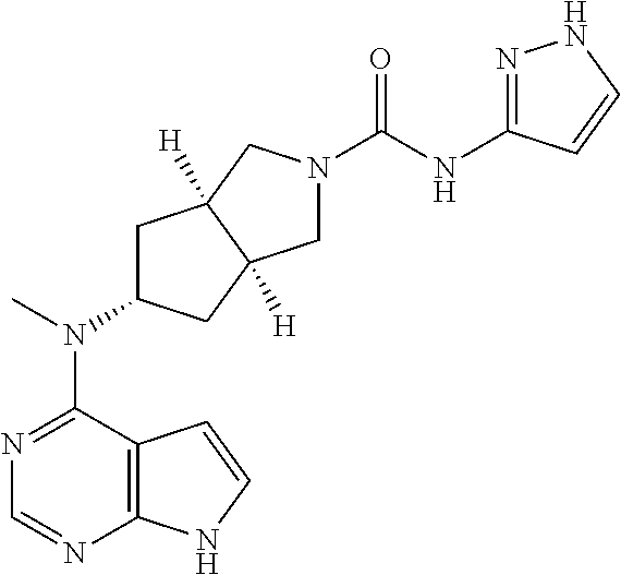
N1=C(N(C2CC3([H])C([H])(C2)CN(C(NC2=NNC=C2)=O)C3)C)C2=C(N=C1)NC=C2
